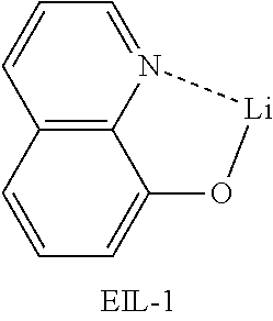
C12=C3N(=CC=C1)[Li]OC3=CC=C2
